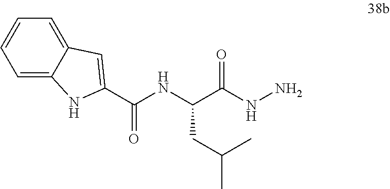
C(C(NN)=O)(NC(C1=CC2=CC=CC=C2N1)=O)CC(C)C
